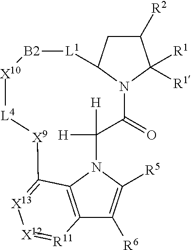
C12=C3N(C([R5])=C1[R6])C([H])([H])C(=O)N1C(CC([R2])C1([R1])[R1])[L1][B2][X10][L4][X9]C3=[X13][X12]=[R11]2
